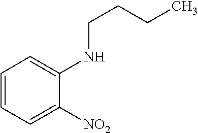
C1=CC=C([NO2])C(NCCCC)=C1
